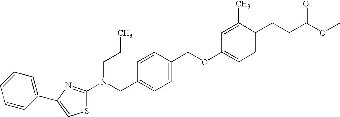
S1C(N(CC2=CC=C(COC3=CC=C(CCC(OC)=O)C(C)=C3)C=C2)CCC)=NC(C2=CC=CC=C2)=C1
